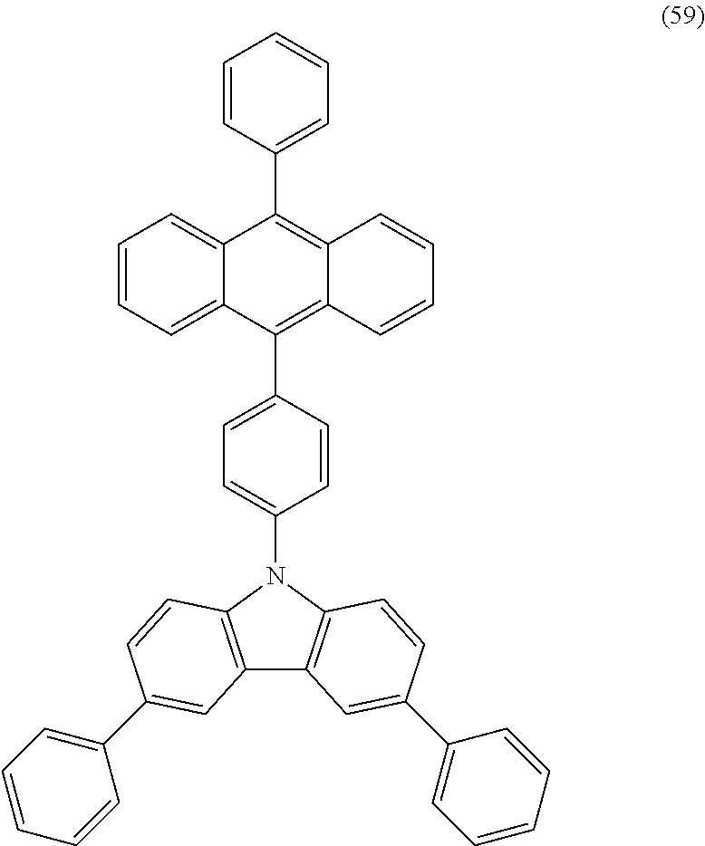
C1=CC(C2=C3C(=C(C4=CC=C(N5C6=C(C7=C5C=CC(C5=CC=CC=C5)=C7)C=C(C5=CC=CC=C5)C=C6)C=C4)C4=CC=CC=C42)C=CC=C3)=CC=C1
